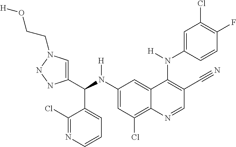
C1(N(C(C2=CN(CCO[H])NN2)C2=CC=CN=C2Cl)[H])=CC(Cl)=C2C(=C1)C(N(C1=CC(Cl)=C(F)C=C1)[H])=C(C#N)C=N2
